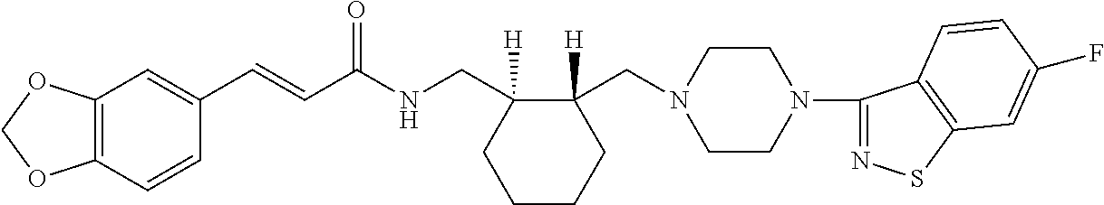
C1(C=CC(NCC2([H])CCCCC2(CN2CCN(C3=NSC4=C3C=CC(F)=C4)CC2)[H])=O)=CC2=C(C=C1)OCO2
